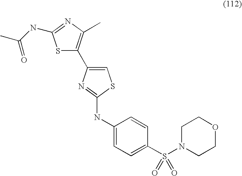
S1C(C2=CSC(NC3=CC=C(S(N4CCOCC4)(=O)=O)C=C3)=N2)=C(C)N=C1NC(C)=O
